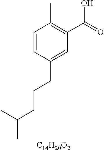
C1=CC(CCCC(C)C)=CC(C(=O)O)=C1C.[C14H20O2]
